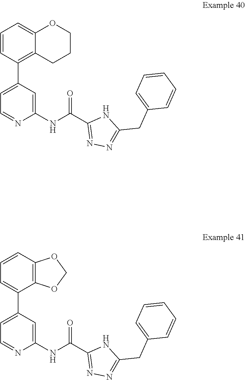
C1=C(C2=C3C(=CC=C2)OCCC3)C=C(NC(C2=NN=C(CC3=CC=CC=C3)N2)=O)N=C1.C1=C(C2=CC=CC3=C2OCO3)C=C(NC(C2=NN=C(CC3=CC=CC=C3)N2)=O)N=C1
